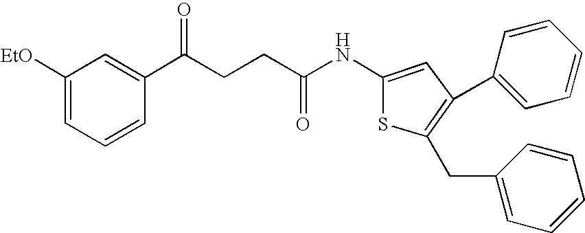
C1([EtO])=CC=CC(C(CCC(=O)NC2=CC(C3=CC=CC=C3)=C(CC3=CC=CC=C3)S2)=O)=C1
